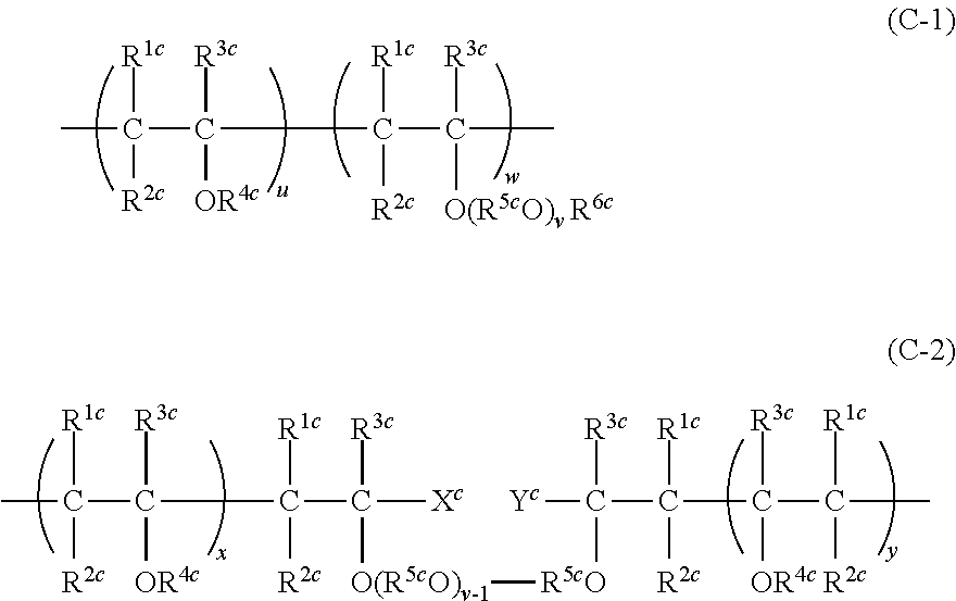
[R1c]C([R2c])(C([OR4c])([R3c])C([R1c])([R2c])C([O(R5cO)v R6c])([R3c])C)C.[R1c]C([R2c])(C([OR4c])([R3c])C([R1c])([R2c])C([O(R5cO)v-1][R5cO]C([R3c])(C(C([R3c])([OR4c])C([R2c])([R1c])C)([R2c])[R1c])[Yc])([R3c])[Xc])C
